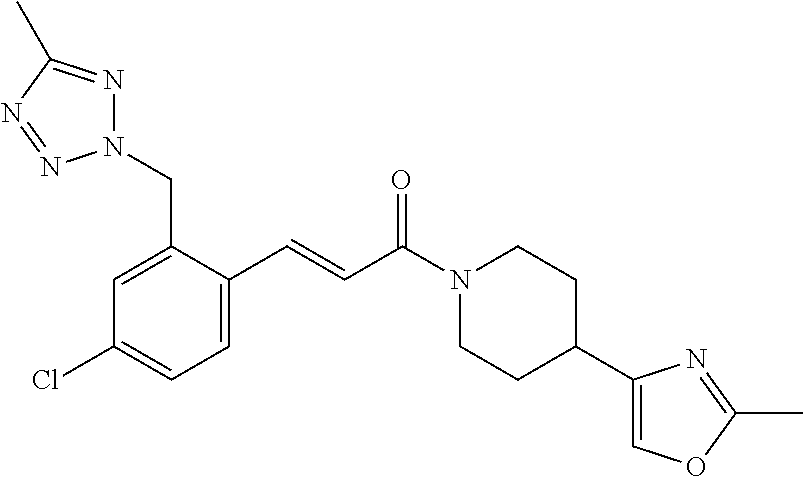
N1(CC2=CC(Cl)=CC=C2C=CC(N2CCC(C3=COC(C)=N3)CC2)=O)N=C(C)N=N1
